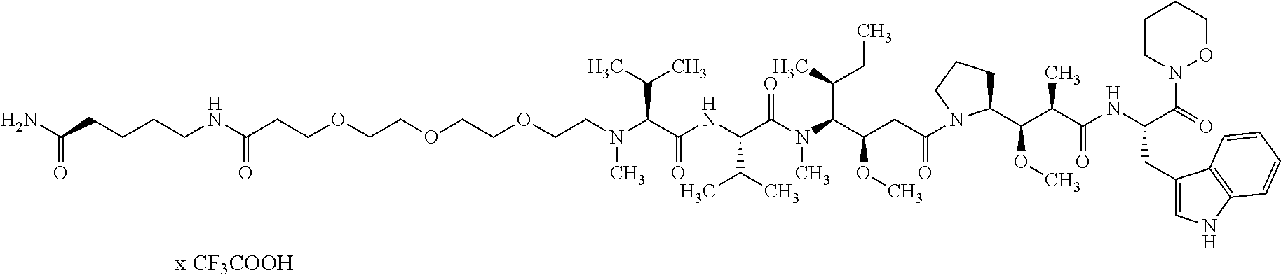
C(OCCOCCN(C(C(NC(C(N(C(C(CC(N1C(C(C(C(NC(C(=O)N2OCCCC2)CC2=CNC3=C2C=CC=C3)=O)C)OC)CCC1)=O)OC)C(CC)C)C)=O)C(C)C)=O)C(C)C)C)COCCC(NCCCCC(N)=O)=O
